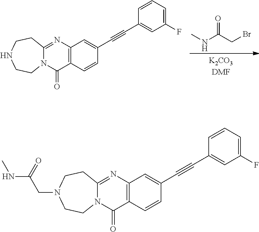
O=C(CBr)NC.C12=C(C=CC(C#CC3=CC(F)=CC=C3)=C1)C(=O)N1C(=N2)CCNCC1.C12=C(C=CC(C#CC3=CC(F)=CC=C3)=C1)C(=O)N1C(=N2)CCN(CC(NC)=O)CC1
